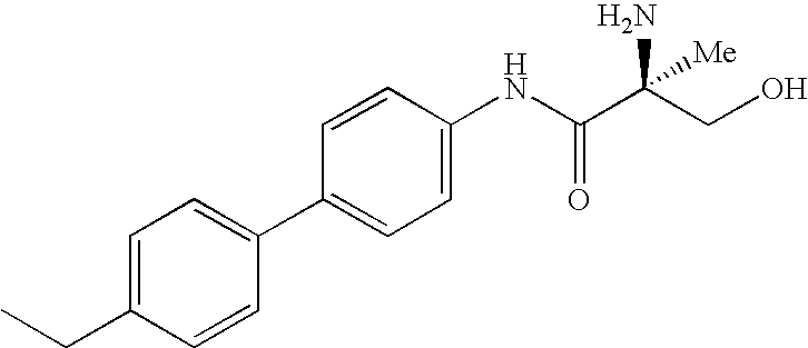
C(C1=CC=C(C2=CC=C(NC(C(CO)(N)[Me])=O)C=C2)C=C1)C
